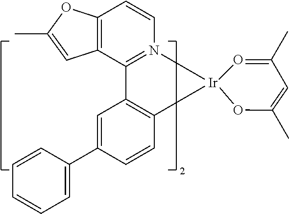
C1=C(C2=CC3=C(C=C2)C[Ir]2(CN4=C3C3=C(C=C4)OC(C)=C3)O=C(C)C=C(C)O2)C=CC=C1
